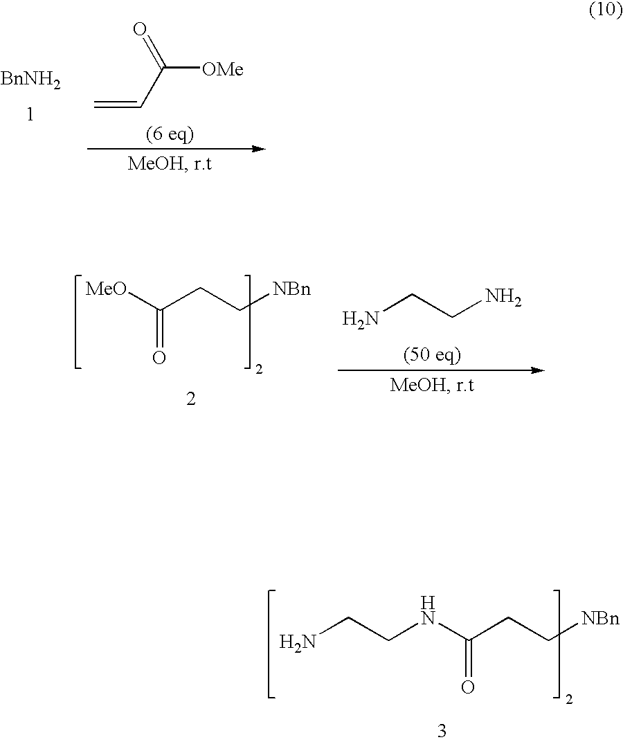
[BnNH2].C(C([OMe])=O)=C.[MeO]C(CC[NBn])=O.NCCN.NCCNC(CC[NBn])=O
